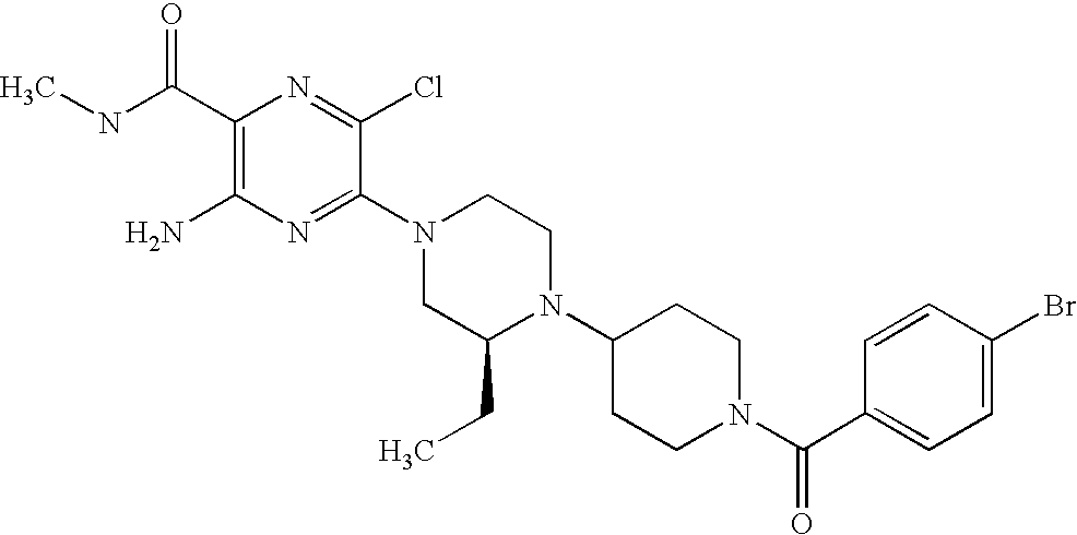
C1(C(NC)=O)=C(N)N=C(N2CC(CC)N(C3CCN(C(C4=CC=C(Br)C=C4)=O)CC3)CC2)C(Cl)=N1
